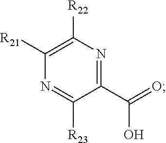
C1(C(O)=O)=NC([R22])=C([R21])N=C1[R23]
